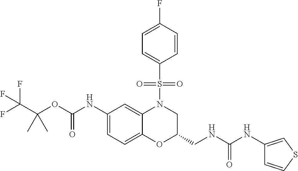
C1(NC(OC(C(F)(F)F)(C)C)=O)=CC=C2C(=C1)N(S(C1=CC=C(F)C=C1)(=O)=O)CC(CNC(NC1=CSC=C1)=O)O2
